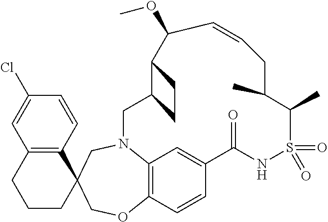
C12=C(C=CC(Cl)=C1)C1(CCC2)CN2C3=C(C=CC(=C3)C(=O)NS(=O)(=O)C(C)C(C)CC=CC(OC)C3C(C2)CC3)OC1
